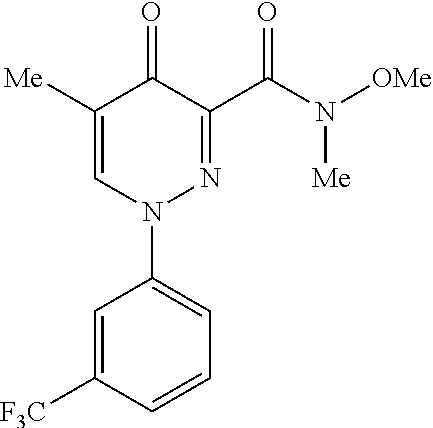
C1=C([F3C])C=CC=C1N1N=C(C(N([OMe])[Me])=O)C(=O)C([Me])=C1
